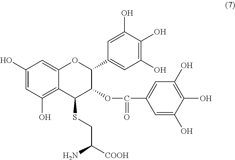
C1(O)=CC(O)=C2C(=C1)OC(C1=CC(O)=C(O)C(O)=C1)C(OC(C1=CC(O)=C(O)C(O)=C1)=O)C2SCC([COOH])N
